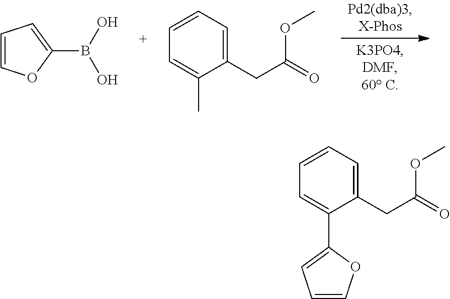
C1=COC(B(O)O)=C1.C1=CC=C(CC(=O)OC)C(C)=C1.C1=CC=C(CC(=O)OC)C(C2=CC=CO2)=C1
